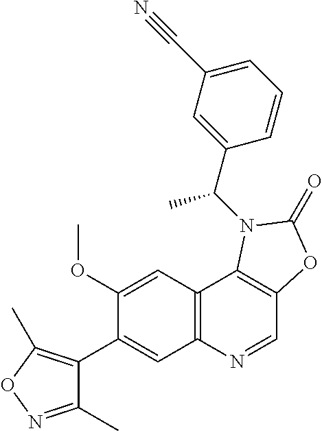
C1(OC)=CC2=C(C=C1C1=C(C)ON=C1C)N=CC1=C2N(C(C2=CC(C#N)=CC=C2)C)C(=O)O1
